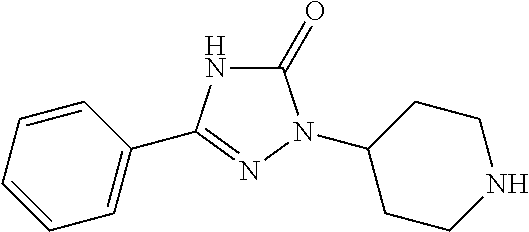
C1(=O)NC(C2=CC=CC=C2)=NN1C1CCNCC1
